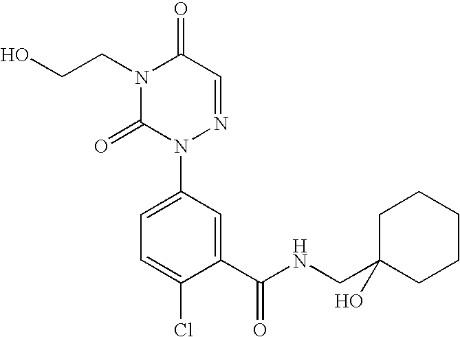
N1(CCO)C(=O)N(C2=CC=C(Cl)C(C(NCC3(O)CCCCC3)=O)=C2)N=CC1=O
